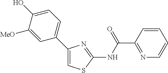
C1=CC(C(NC2=NC(C3=CC=C(O)C([MeO])=C3)=CS2)=O)=NC=C1
